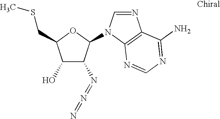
C1(O)C(N=N=N)C(N2C=NC3=C2N=CN=C3N)OC1CSC
